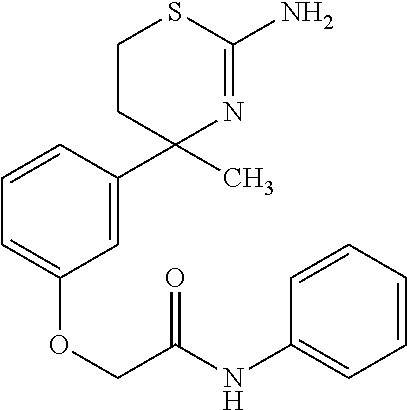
C1=CC(C2(C)N=C(N)SCC2)=CC(OCC(NC2=CC=CC=C2)=O)=C1
